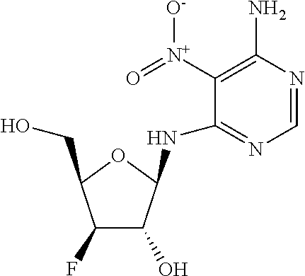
C1=NC(N)=C([N+](=O)[O-])C(NC2C(O)C(F)C(CO)O2)=N1
